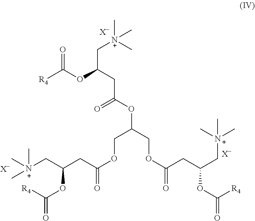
C(C(CC(=O)OC(COC(CC(C[N+](C)(C)C)OC([R4])=O)=O)COC(CC(C[N+](C)(C)C)OC([R4])=O)=O)OC(=O)[R4])[N+](C)(C)C.[X-].[X-].[X-]
